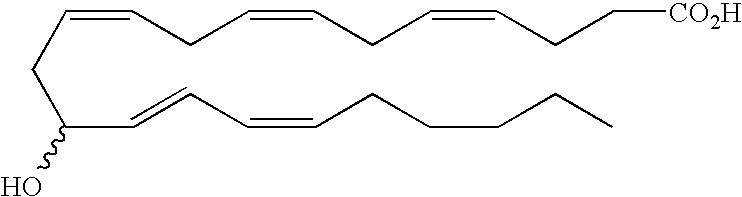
C(CC(C=CC=CCCCCC)O)=CCC=CCC=CCC[CO2H]
